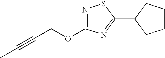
N1=C(OCC#CC)N=C(C2CCCC2)S1
